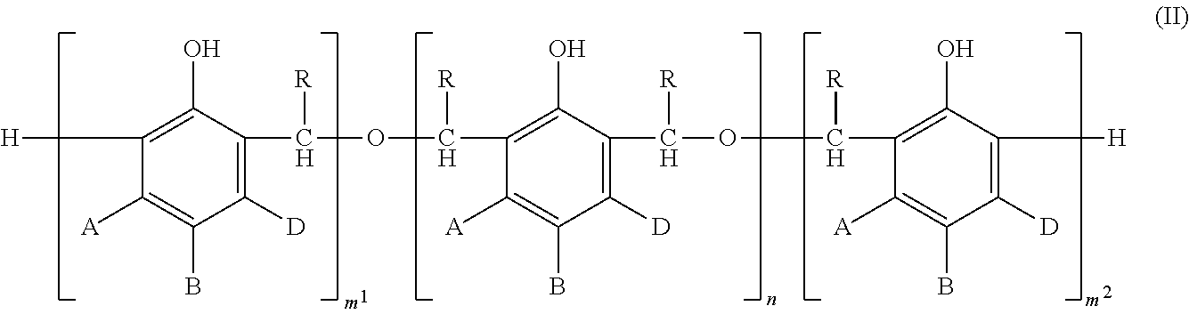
C1([H])=C(O)C(C([R])OC([R])C2=C(O)C(C([R])OC([R])C3=C(O)C([H])=C([D])C(B)=C3[A])=C([D])C(B)=C2[A])=C([D])C(B)=C1[A]
